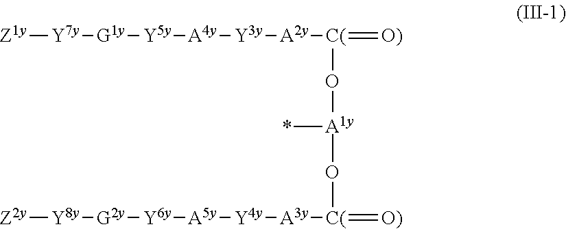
[Z1y][Y7y][G1y][Y5y][A4y][Y3y][A2y][C(](O[A1y](*)O[C(]([A3y][Y4y][A5y][Y6y][G2y][Y8y][Z2y])=[O)])=[O)]
